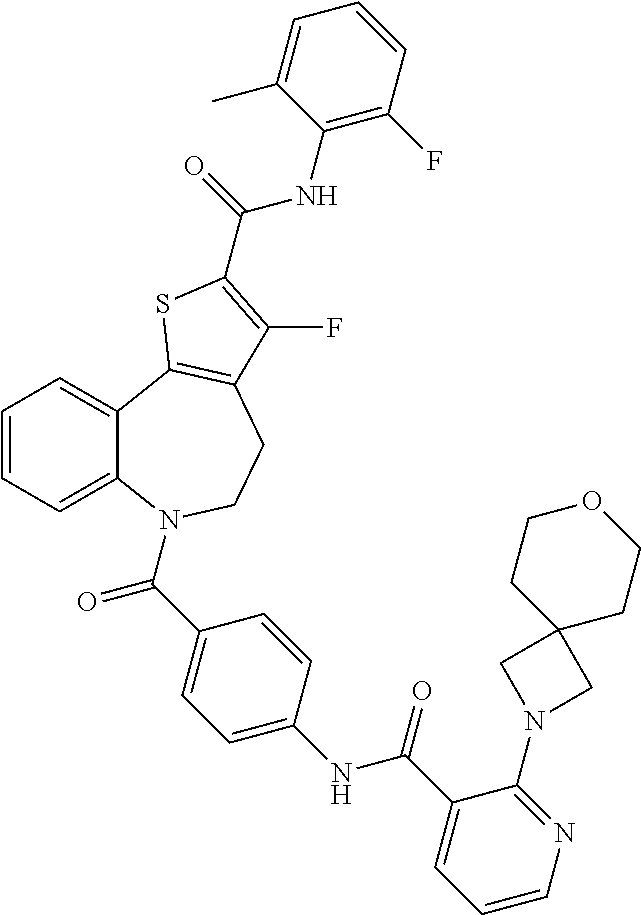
C1=CC=C2C(=C1)C1=C(CCN2C(=O)C2=CC=C(NC(=O)C3=CC=CN=C3N3CC4(C3)CCOCC4)C=C2)C(F)=C(C(NC2=C(F)C=CC=C2C)=O)S1
